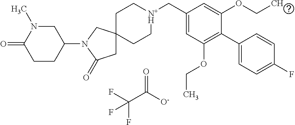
FC(C([O-])=O)(F)F.C(C[N+H]CC1=CC(OCC)=C(C2=CC=C(F)C=C2)C(OCC)=C1)C1(CC)CC(=O)N(C2CN(C)C(=O)CC2)C1
